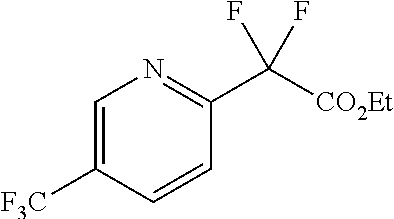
[CO2Et]C(C1=NC=C([F3C])C=C1)(F)F
